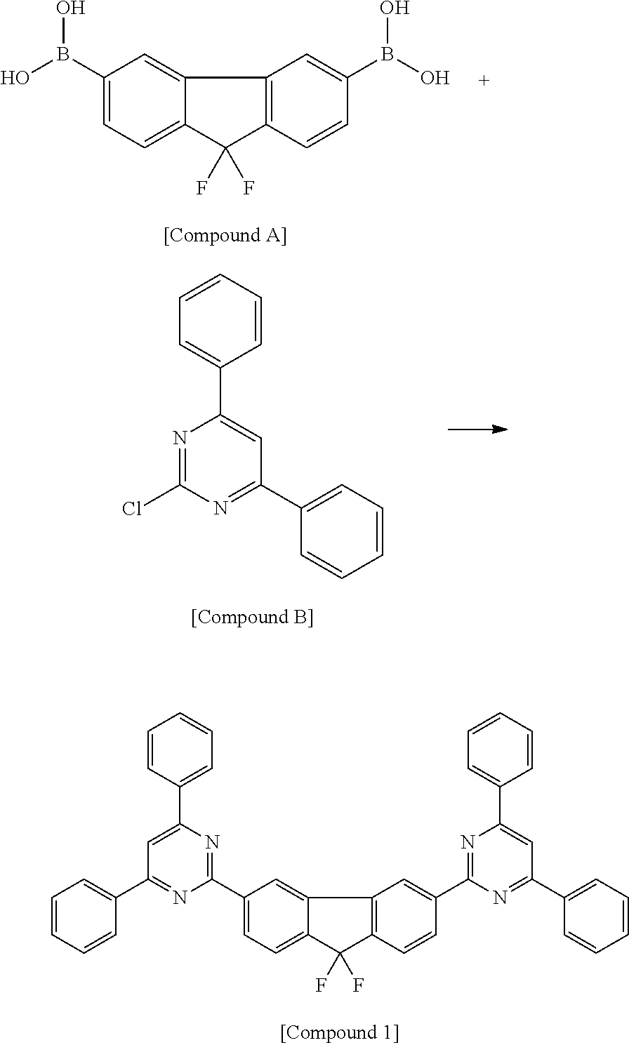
C12=CC(B(O)O)=CC=C1C(F)(F)C1=C2C=C(B(O)O)C=C1.N1=C(Cl)N=C(C2=CC=CC=C2)C=C1C1=CC=CC=C1.C12=CC(C3=NC(C4=CC=CC=C4)=CC(C4=CC=CC=C4)=N3)=CC=C1C(F)(F)C1=C2C=C(C2=NC(C3=CC=CC=C3)=CC(C3=CC=CC=C3)=N2)C=C1
